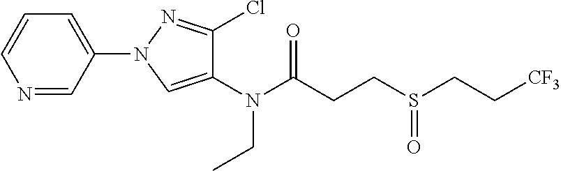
N1=CC(N2N=C(Cl)C(N(C(CCS(CC[CF3])=O)=O)CC)=C2)=CC=C1
